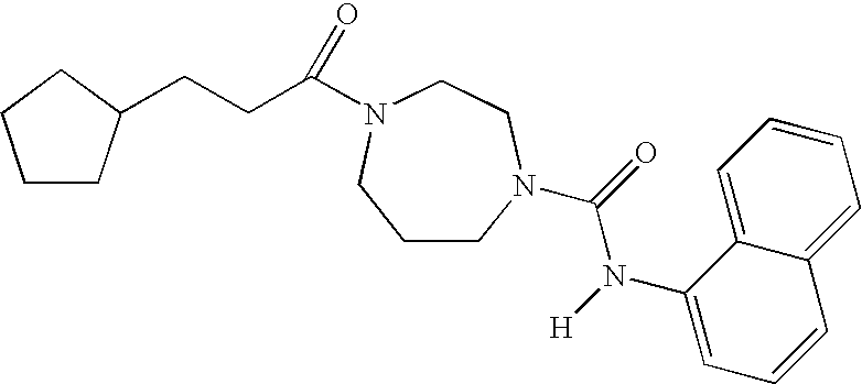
C1CN(C(=O)N([H])C2=CC=CC3=CC=CC=C23)CCN(C(CCC2CCCC2)=O)C1
